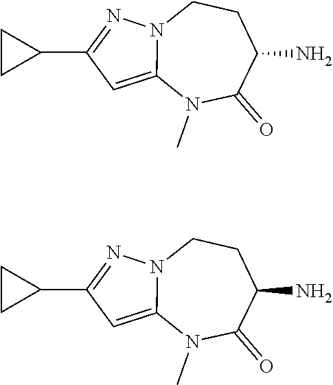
C12=CC(C3CC3)=NN1CCC(N)C(=O)N2C.C12=CC(C3CC3)=NN1CCC(N)C(=O)N2C
